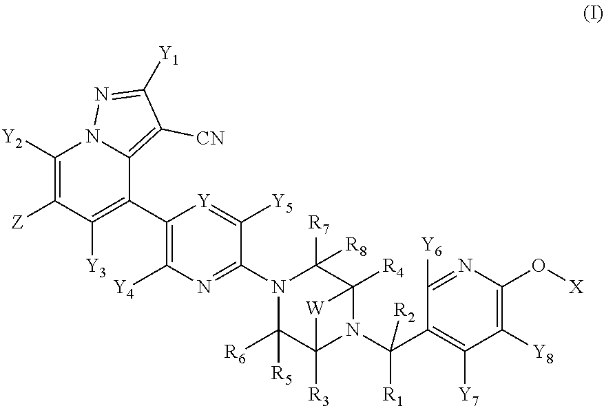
C1([Y2])=C([Z])C([Y3])=C(C2=C([Y4])N=C(N3C([R6])([R5])C4([R3])N(C(C5=C([Y7])C([Y8])=C(O[X])N=C5[Y6])([R1])[R2])C([R4])(C3([R7])[R8])[W]4)C([Y5])=[Y]2)C2=C([CN])C([Y1])=NN12
